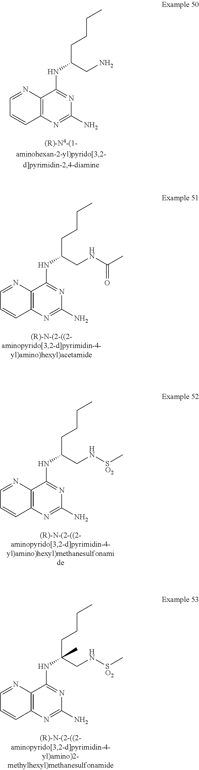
C12=C(N=CC=C1)C(NC(CCCC)CN)=NC(N)=N2.C12=C(N=CC=C1)C(NC(CCCC)CNC(C)=O)=NC(N)=N2.C12=C(N=CC=C1)C(NC(CCCC)CN[SO2]C)=NC(N)=N2.C12=C(N=CC=C1)C(NC(CCCC)(CN[SO2]C)C)=NC(N)=N2
